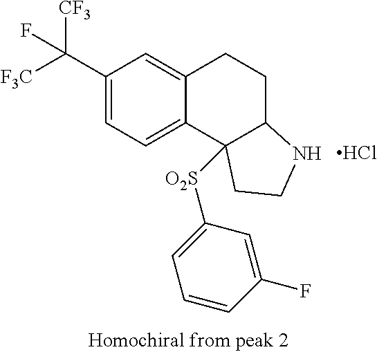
C1(C([CF3])([F3C])F)=CC=C2C(=C1)CCC1C2([O2S]C2=CC=CC(F)=C2)CCN1.Cl
